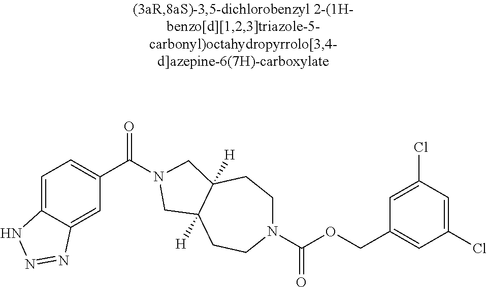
C1=C2C(=CC(C(=O)N3CC4([H])CCN(C(=O)OCC5=CC(Cl)=CC(Cl)=C5)CCC4([H])C3)=C1)N=NN2
